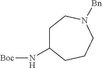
C1C(N[Boc])CCCN([Bn])C1
